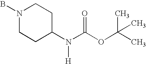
BN1CCC(N(C(OC(C)(C)C)=O)[H])CC1
